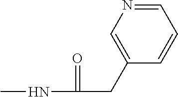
CNC(=O)CC1=CN=CC=C1
